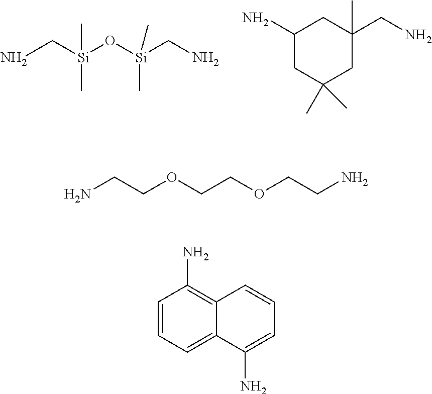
NC[Si](O[Si](CN)(C)C)(C)C.C1(N)CC(C)(C)CC(C)(CN)C1.NCCOCCOCCN.C1=CC=C2C(=C1N)C=CC=C2N
